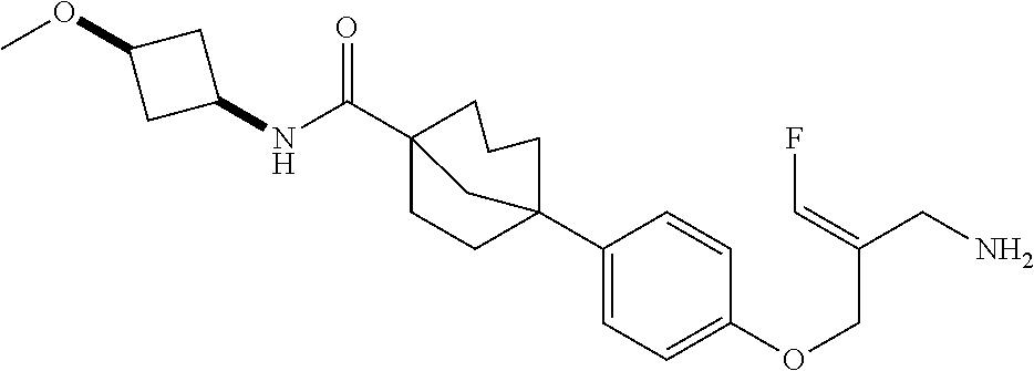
C1(C23CCCC(C(NC4CC(OC)C4)=O)(CC2)C3)=CC=C(OCC(CN)=CF)C=C1
